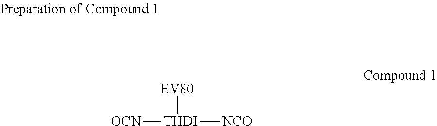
[OCN][THDI]([NCO])[EV80]
